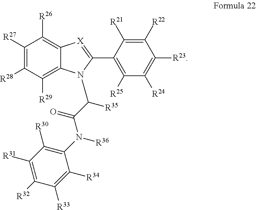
C1([R27])=C([R28])C([R29])=C2C(=C1[R26])[X]=C(C1=C([R25])C([R24])=C([R23])C([R22])=C1[R21])N2C([R35])C(=O)N([R36])C1=C([R30])C([R31])=C([R32])C([R33])=C1[R34]
